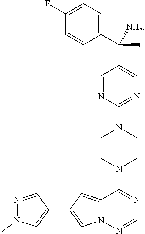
C1=NC(N2CCN(C3=NC=NN4C3=CC(C3=CN(C)N=C3)=C4)CC2)=NC=C1C(C1=CC=C(F)C=C1)(C)[NH2]
